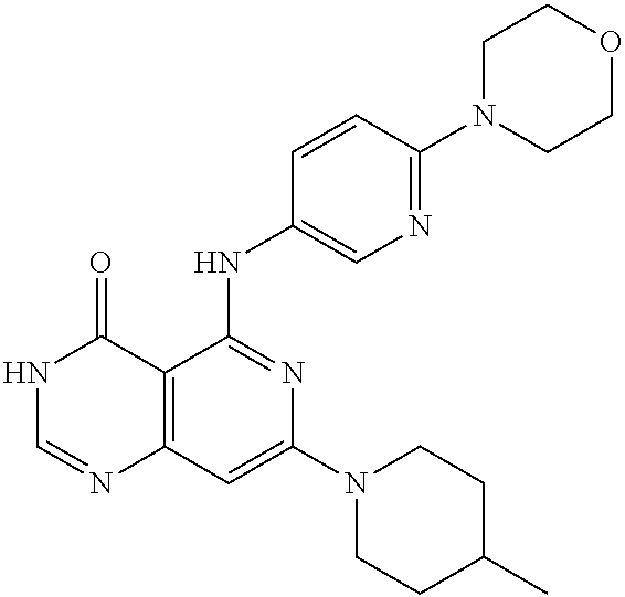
C12=C(C=C(N3CCC(C)CC3)N=C1NC1=CN=C(N3CCOCC3)C=C1)N=CNC2=O
